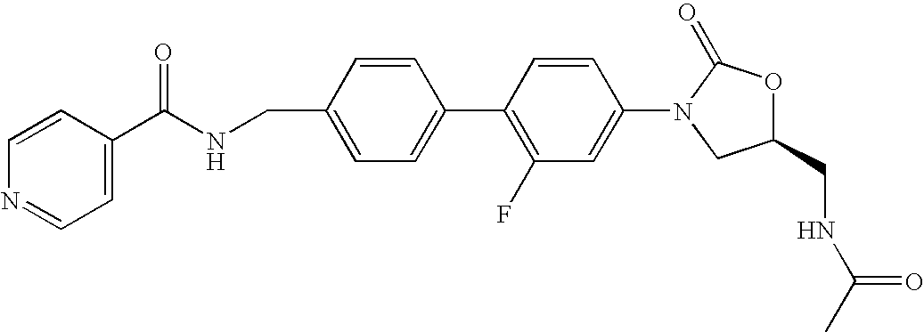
C1=C(CNC(C2=CC=NC=C2)=O)C=CC(C2=C(F)C=C(N3CC(CNC(C)=O)OC3=O)C=C2)=C1
